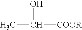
CC([COOR])O
